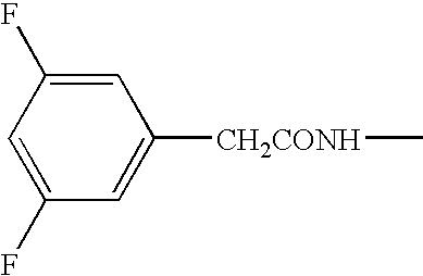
C1=C(F)C=C(F)C=C1[CH2CONH]C
